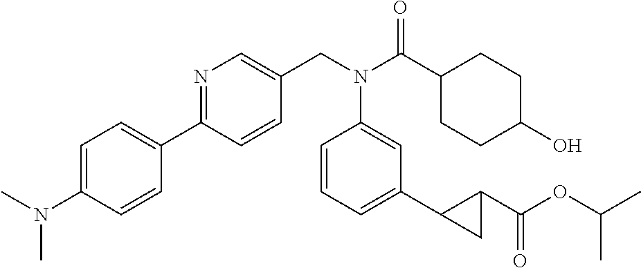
C1=C(N(C)C)C=CC(C2=NC=C(CN(C(C3CCC(O)CC3)=O)C3=CC(C4C(C(OC(C)C)=O)C4)=CC=C3)C=C2)=C1
